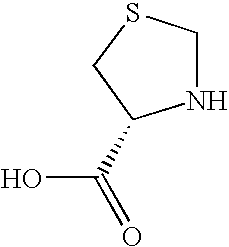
S1CC(C(O)=O)NC1
